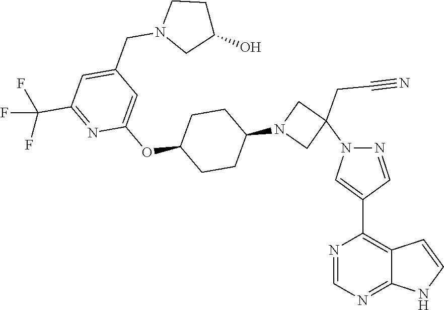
C12=NC=NC(C3=CN(C4(CC#N)CN(C5CCC(OC6=CC(CN7CC(O)CC7)=CC(C(F)(F)F)=N6)CC5)C4)N=C3)=C1C=CN2
